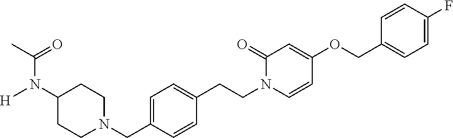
C1N(CC2=CC=C(CCN3C(=O)C=C(OCC4=CC=C(F)C=C4)C=C3)C=C2)CCC(N(C(C)=O)[H])C1
